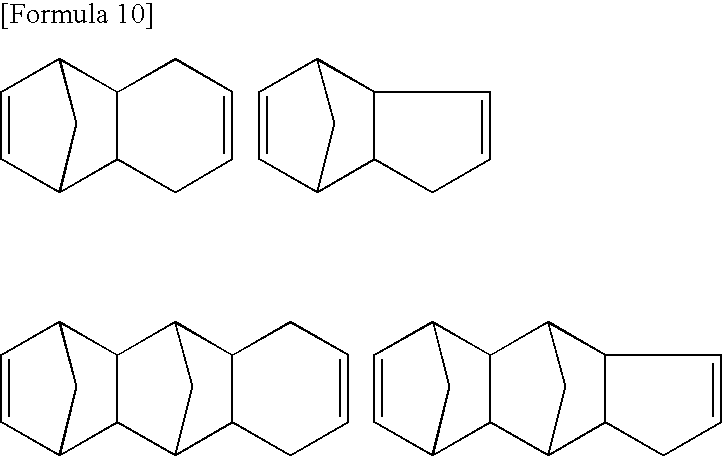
C1=CC2C3C(C1C2)CC=CC3.C1=CC2C3C(C1C2)C=CC3.C1=CC2C3C(C1C2)C1C2C(C3C1)CC=CC2.C1=CC2C3C(C1C2)C1C2C(C3C1)CC=C2
